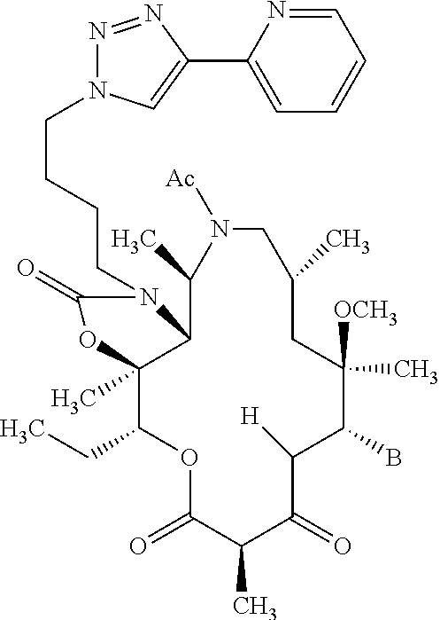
O1C(=O)C(C)C(=O)C([H])C(B)C([OCH3])(C)CC(C)CN([Ac])C(C)C2C(C)(C1CC)OC(=O)N2CCCCN1N=NC(C2=CC=CC=N2)=C1
